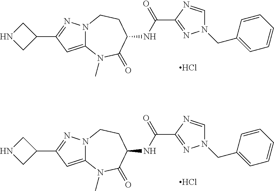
C12=CC(C3CNC3)=NN1CCC(NC(=O)C1=NN(CC3=CC=CC=C3)C=N1)C(=O)N2C.Cl.C12=CC(C3CNC3)=NN1CCC(NC(=O)C1=NN(CC3=CC=CC=C3)C=N1)C(=O)N2C.Cl
